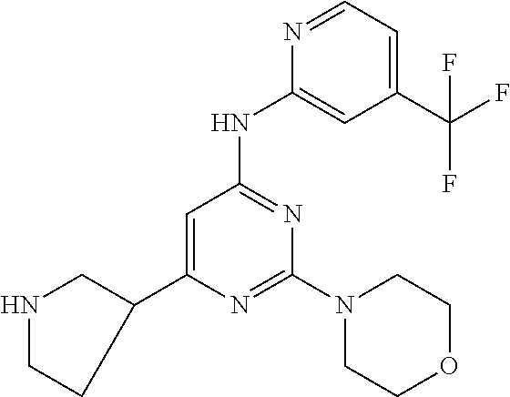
N1=CC=C(C(F)(F)F)C=C1NC1=NC(N2CCOCC2)=NC(C2CNCC2)=C1
